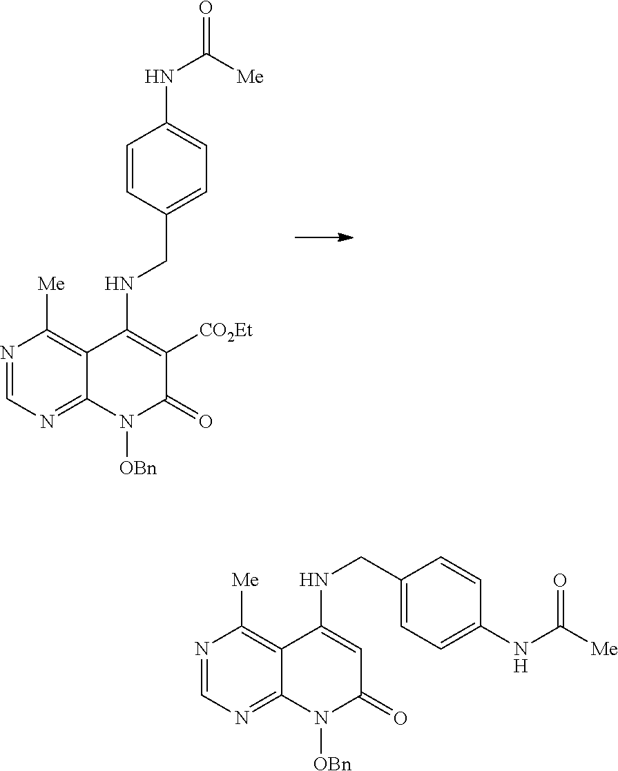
N1=CN=C2C(=C1[Me])C(NCC1=CC=C(NC([Me])=O)C=C1)=C([CO2Et])C(=O)N2[OBn].N1=CN=C2C(=C1[Me])C(NCC1=CC=C(NC(=O)[Me])C=C1)=CC(=O)N2[OBn]
